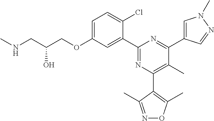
C1=C(OCC(CNC)O)C=C(C2=NC(C3=C(C)ON=C3C)=C(C)C(C3=CN(C)N=C3)=N2)C(Cl)=C1
